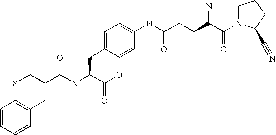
C1=CC=CC(CC(C(NC(C(O)=O)CC2=CC=C(NC(CCC(N)C(=O)N3CCCC3C#N)=O)C=C2)=O)CS)=C1
